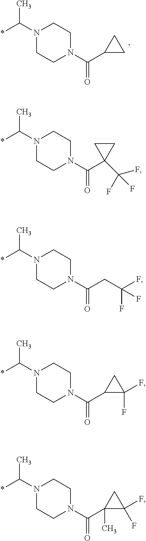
N1(C(*)C)CCN(C(C2CC2)=O)CC1.N1(C(*)C)CCN(C(C2(C(F)(F)F)CC2)=O)CC1.N1(C(*)C)CCN(C(CC(F)(F)F)=O)CC1.N1(C(*)C)CCN(C(C2C(F)(F)C2)=O)CC1.N1(C(*)C)CCN(C(C2(C)C(F)(F)C2)=O)CC1
